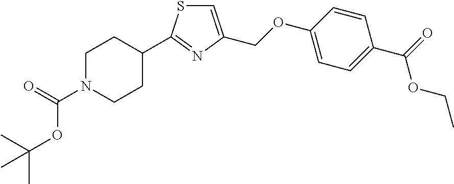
C1=C(COC2=CC=C(C(=O)OCC)C=C2)N=C(C2CCN(C(=O)OC(C)(C)C)CC2)S1
